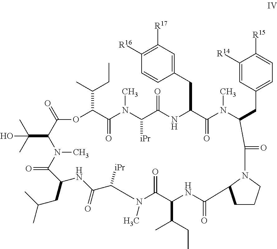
O1C(C(C)CC)C(=O)N(C)C([iPr])C(=O)NC(CC2=CC([R17])=C([R16])C=C2)C(=O)N(C)C(CC2=CC=C([R15])C([R14])=C2)C(=O)N2CCCC2C(=O)NC(C(CC)C)C(=O)N(C)C([iPr])C(=O)NC(CC(C)C)C(=O)N(C)C(C(C)(C)O)C1=O
